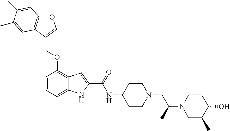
C(OC1=C2C(=CC=C1)NC(C(NC1CCN(CC(N3CC(C)C(O)CC3)C)CC1)=O)=C2)C1=COC2=C1C=C(C)C(C)=C2
